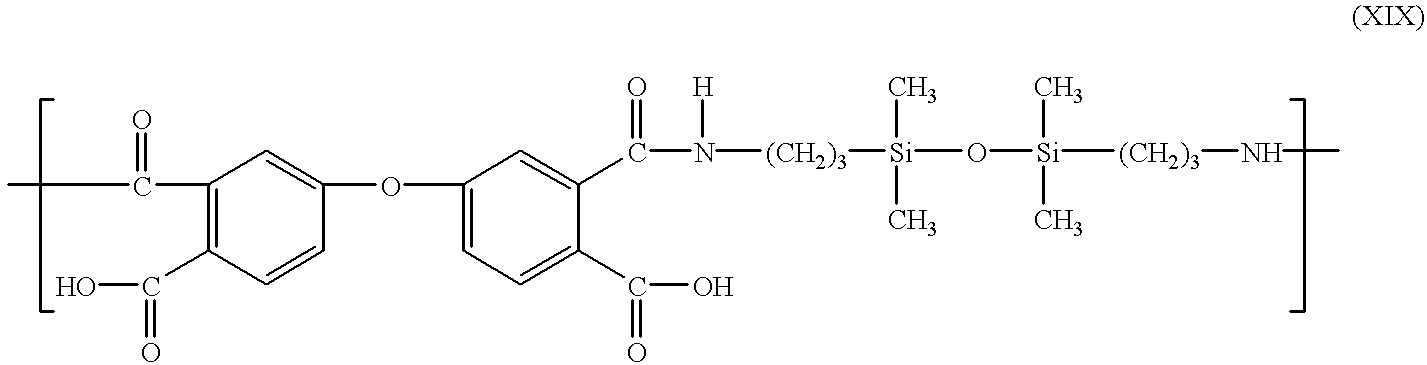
C1(C(=O)C)=C(C(=O)O)C=CC(OC2=CC=C(C(=O)O)C(C(=O)N([H])[(CH2)3][Si](O[Si]([(CH2)3]NC)(C)C)(C)C)=C2)=C1
